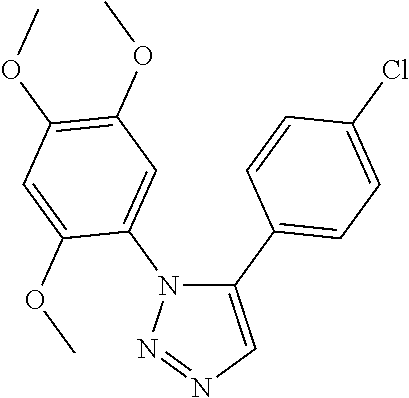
C1(C2=CC=C(Cl)C=C2)=CN=NN1C1=CC(OC)=C(OC)C=C1OC
